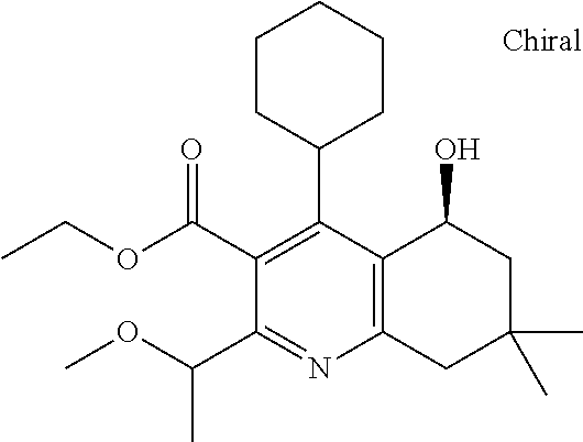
C1(C2=C(C(OCC)=O)C(C(OC)C)=NC3=C2C(O)CC(C)(C)C3)CCCCC1
